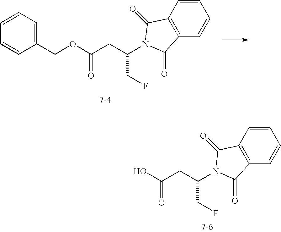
C1=CC(COC(CC(CF)N2C(=O)C3=C(C=CC=C3)C2=O)=O)=CC=C1.OC(CC(CF)N1C(=O)C2=C(C=CC=C2)C1=O)=O
